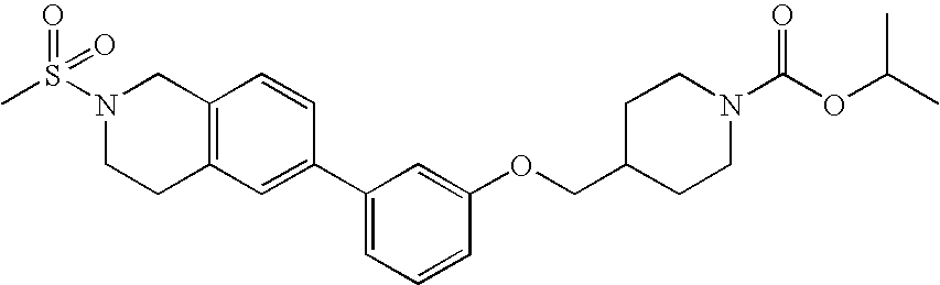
C1(C2=CC3=C(C=C2)CN(S(C)(=O)=O)CC3)=CC=CC(OCC2CCN(C(OC(C)C)=O)CC2)=C1
